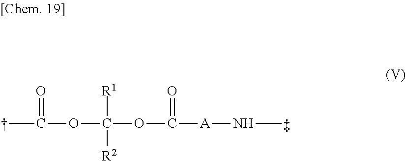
CC(=O)OC(OC([A]NC)=O)([R1])[R2]
